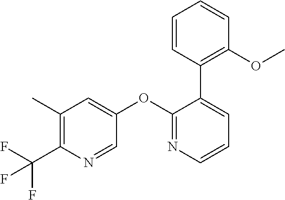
C1(C(F)(F)F)=C(C)C=C(OC2=NC=CC=C2C2=C(OC)C=CC=C2)C=N1
